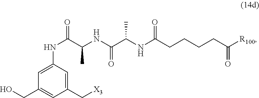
C1=C(NC(=O)C(NC(C(NC(CCCCC([R100])=O)=O)C)=O)C)C=C(C[X3])C=C1CO
